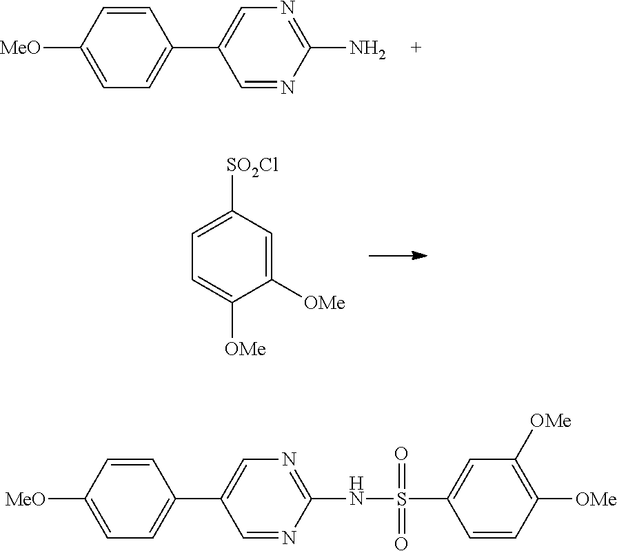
C1=CC([MeO])=CC=C1C1=CN=C(N)N=C1.C1=C([OMe])C([OMe])=CC([SO2Cl])=C1.C1=CC([OMe])=C([OMe])C=C1S(NC1=NC=C(C2=CC=C([MeO])C=C2)C=N1)(=O)=O
